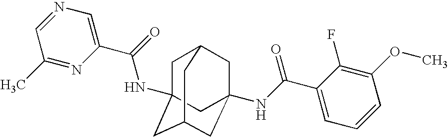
C1C2(NC(C3=CN=CC(C)=N3)=O)CC3CC(NC(C4=CC=CC(OC)=C4F)=O)(CC1C3)C2
